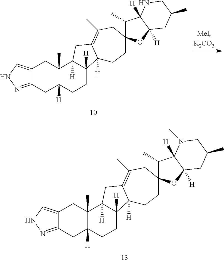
C12=CNN=C1CC1([H])C(C)(C2)C2([H])C([H])(CC1)C1([H])C(=C(C)CC3(C(C)C4([H])C([H])(O3)CC(C)CN4)CC1)C2.C12=CNN=C1CC1([H])C(C)(C2)C2([H])C([H])(CC1)C1([H])C(=C(C)CC3(C(C)C4([H])C([H])(O3)CC(C)CN4C)CC1)C2
